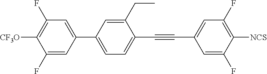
C1=C(C2=CC=C(C#CC3=CC(F)=C([NCS])C(F)=C3)C(CC)=C2)C=C(F)C([CF3O])=C1F
